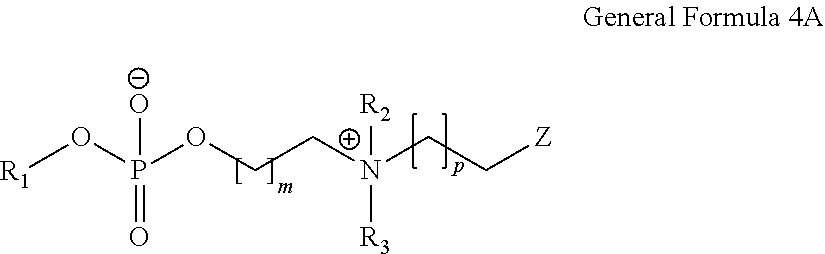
[R1]OP(OCCN(CC[Z])([R2])[R3])([O-])=O
